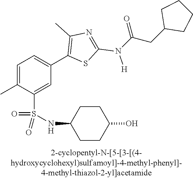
C1=C(C)C(S(NC2CCC(O)CC2)(=O)=O)=CC(C2=C(C)N=C(N([H])C(CC3CCCC3)=O)S2)=C1
